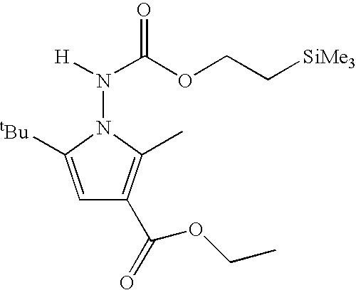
C1=C([tBu])N(N([H])C(OCC[SiMe3])=O)C(C)=C1C(=O)OCC
